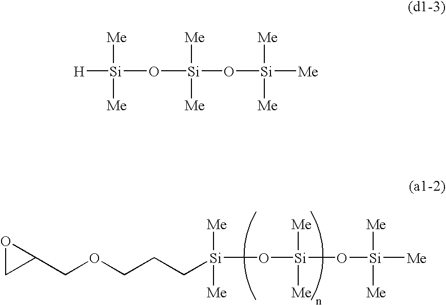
[Me][Si]([Me])(O[Si]([Me])([Me])[Me])O[Si]([Me])([Me])[H].[Me][Si]([Me])(O[Si]([Me])([Me])[Me])O[Si]([Me])([Me])CCCOCC1OC1
